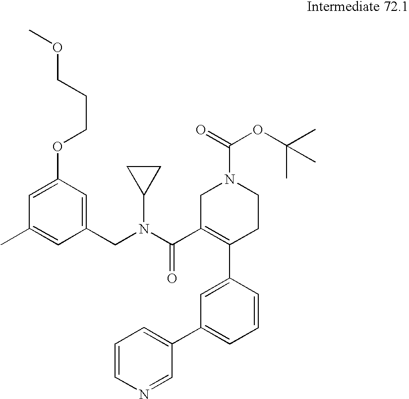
C1=C(OCCCOC)C=C(CN(C(C2=C(C3=CC(C4=CC=CN=C4)=CC=C3)CCN(C(=O)OC(C)(C)C)C2)=O)C2CC2)C=C1C
